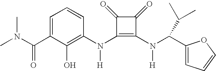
C(C1=CC=CC(N(C2=C(N(C(C3=CC=CO3)C(C)C)[H])C(=O)C2=O)[H])=C1O)(=O)N(C)C
